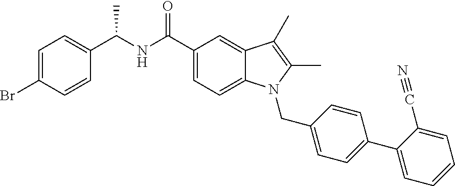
C1=C(Br)C=CC(C(NC(C2=CC=C3C(=C2)C(C)=C(C)N3CC2=CC=C(C3=CC=CC=C3C#N)C=C2)=O)C)=C1
